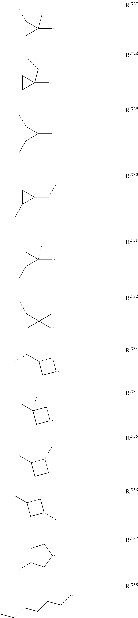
CCC1CCC1.C1(C)CC1(C)C.C1CC1(C)CC.C1(C)C(C)C1C.C1C(C)C1CC.C1C(C)C1(C)C.C1(C)CC12CC2.CC1(C)CCC1.CC1CCC1C.CC1CC(C)C1.C1C(C)CCC1.C(CCCCC)C
